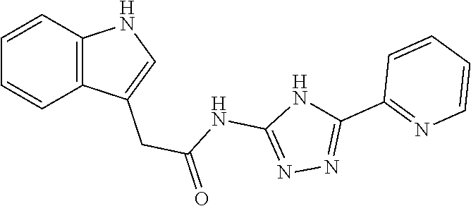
C12=C(C=CC=C1)NC=C2CC(NC1=NN=C(C2=NC=CC=C2)N1)=O
